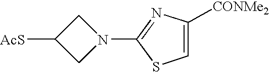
[AcS]C1CN(C2=NC([CONMe2])=CS2)C1
